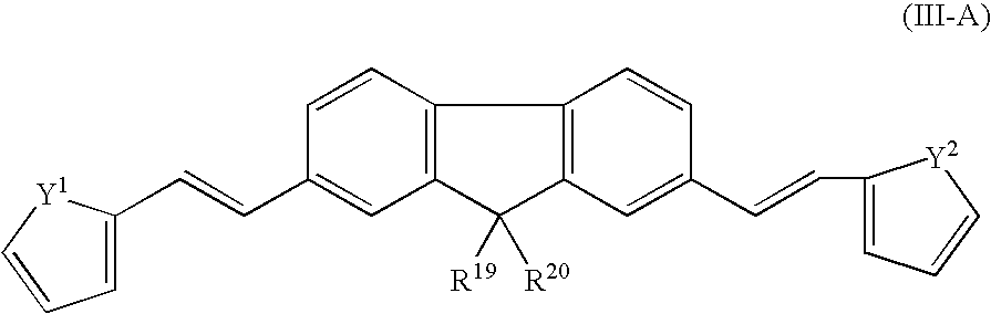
C1=CC2=C(C=C1C=CC1=CC=C[Y1]1)C([R19])([R20])C1=C2C=CC(C=CC2=CC=C[Y2]2)=C1
